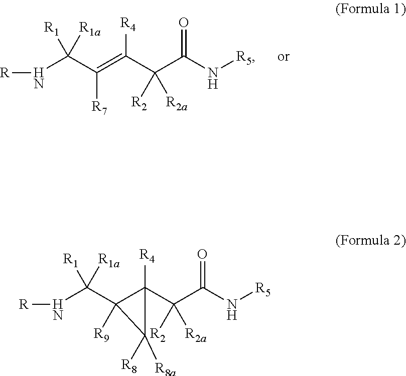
N(C(C(=C(C(C(N[R5])=O)([R2])[R2a])[R4])[R7])([R1a])[R1])[R].N(C(C1([R9])C(C(C(N[R5])=O)([R2])[R2a])([R4])C1([R8a])[R8])([R1a])[R1])[R]
